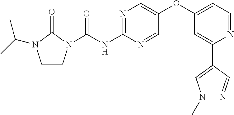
C1CN(C(NC2=NC=C(OC3=CC=NC(C4=CN(C)N=C4)=C3)C=N2)=O)C(=O)N1C(C)C
